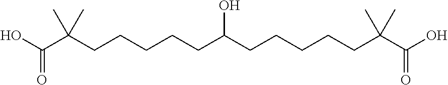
OC(C(CCCCCC(CCCCCC(C)(C)C(O)=O)O)(C)C)=O
